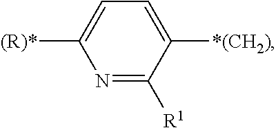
N1=C([R1])C([*(CH2)])=CC=C1[(R)*]
